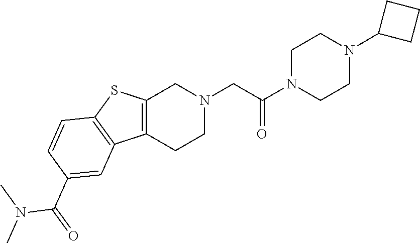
C1N(C(CN2CC3=C(CC2)C2=C(S3)C=CC(C(=O)N(C)C)=C2)=O)CCN(C2CCC2)C1
